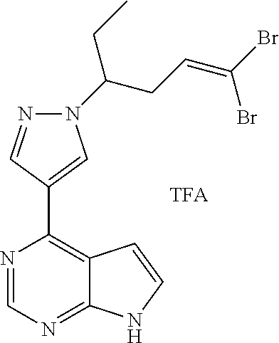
N1(C(CC)CC=C(Br)Br)N=CC(C2=C3C(=NC=N2)NC=C3)=C1
